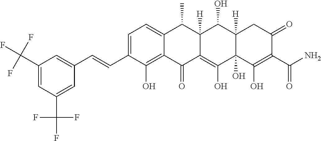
C1=C(C=CC2=CC(C(F)(F)F)=CC(C(F)(F)F)=C2)C(O)=C2C(=C1)C(C)C1([H])C(=C(O)C3(O)C([H])(C1O)CC(=O)C(C(N)=O)=C3O)C2=O
